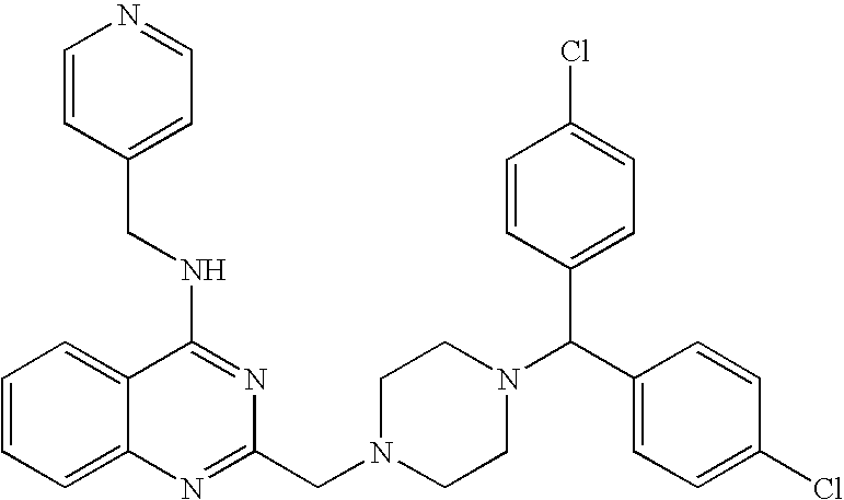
C(NC1=NC(CN2CCN(C(C3=CC=C(Cl)C=C3)C3=CC=C(Cl)C=C3)CC2)=NC2=CC=CC=C12)C1=CC=NC=C1
